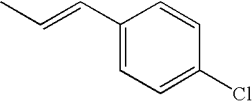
C1(C=CC)=CC=C(Cl)C=C1
